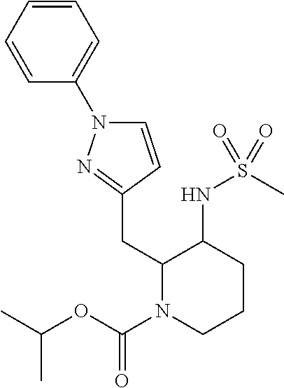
C1=CC(CC2N(C(OC(C)C)=O)CCCC2NS(C)(=O)=O)=NN1C1=CC=CC=C1
